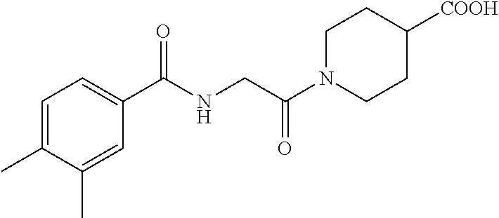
C1=C(C)C(C)=CC(C(NCC(N2CCC([COOH])CC2)=O)=O)=C1
